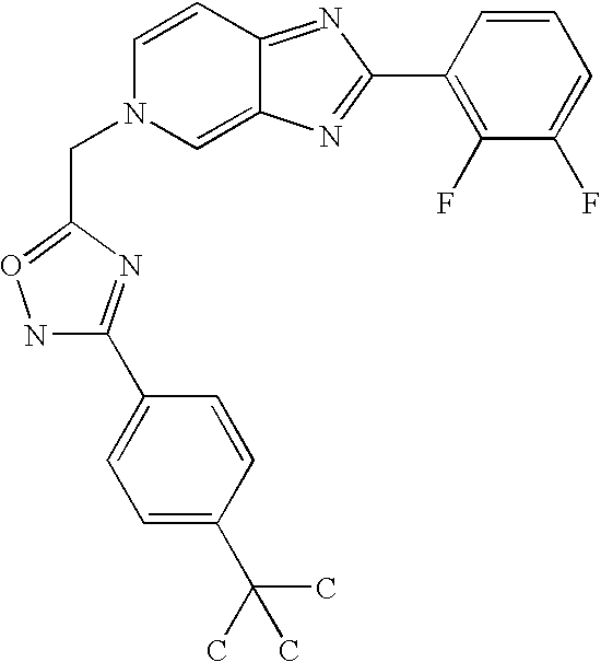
N1O=C(CN2C=C3C(=NC(C4=C(F)C(F)=CC=C4)=N3)C=C2)N=C1C1=CC=C(C(C)(C)C)C=C1
